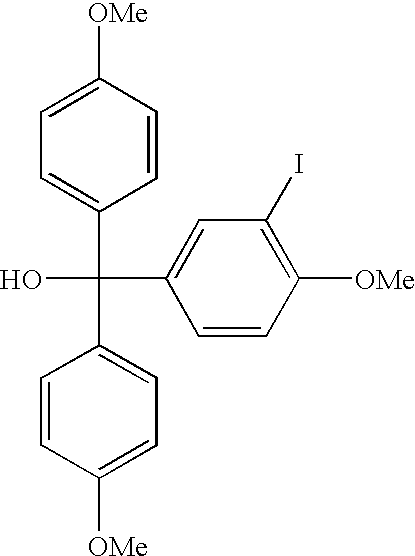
C1=CC([OMe])=CC=C1C(C1=CC=C([OMe])C=C1)(C1=CC(I)=C([OMe])C=C1)O
